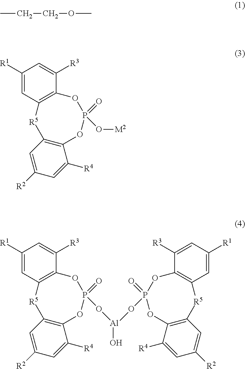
CCCOC.C12=C(C=C([R2])C=C1[R4])[R5]C1=C(OP(=O)(O[M2])O2)C([R3])=CC([R1])=C1.C12=C(C=C([R2])C=C1[R4])[R5]C1=C(OP(=O)(O[Al](O)OP3(=O)OC4=C([R5]C5=C(C([R4])=CC([R2])=C5)O3)C=C([R1])C=C4[R3])O2)C([R3])=CC([R1])=C1
